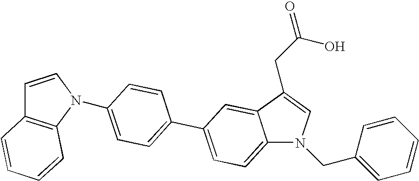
C1=CN(C2=CC=C(C3=CC=C4N(CC5=CC=CC=C5)C=C(CC(O)=O)C4=C3)C=C2)C2=C1C=CC=C2
